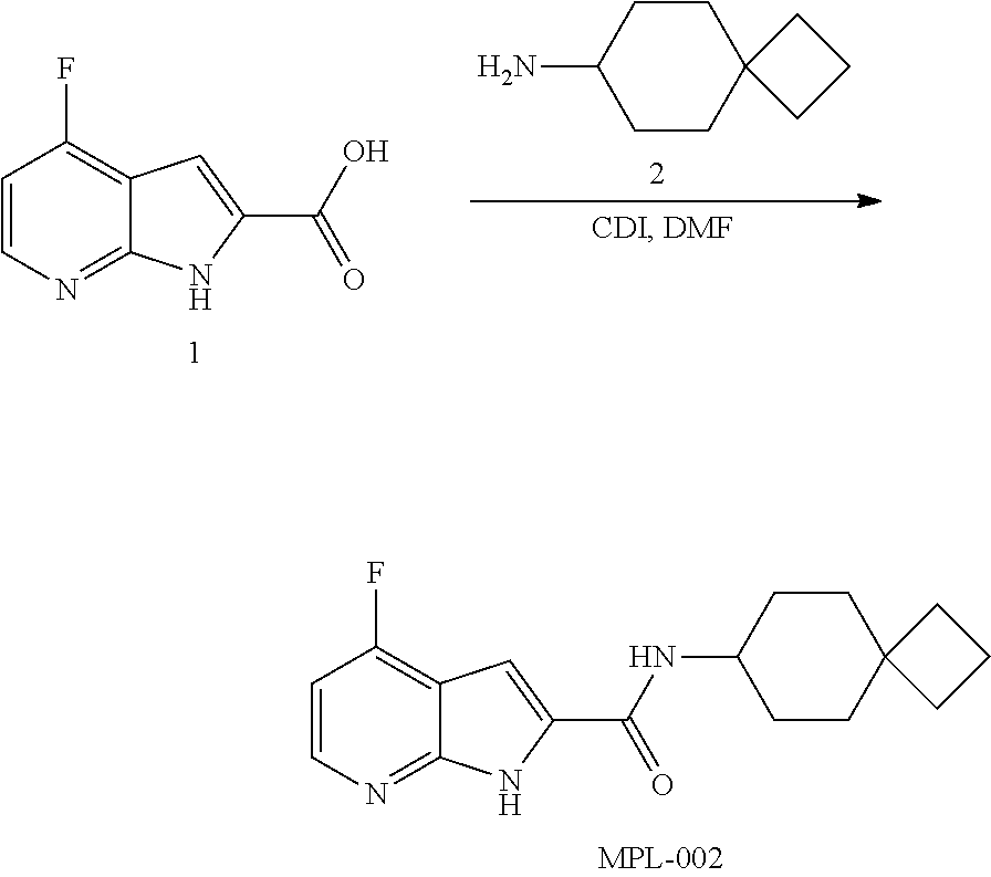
C12=NC=CC(F)=C1C=C(C(NC1CCC3(CC1)CCC3)=O)N2.C1CC(N)CCC12CCC2.C12=NC=CC(F)=C1C=C(C(O)=O)N2
